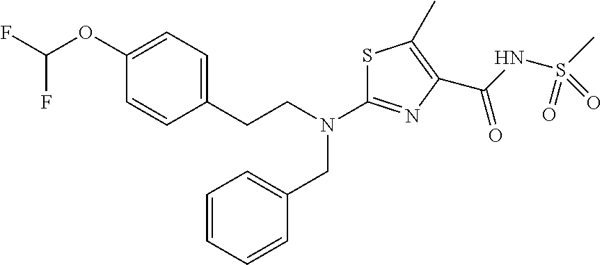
C1=CC=CC(CN(C2=NC(C(NS(C)(=O)=O)=O)=C(C)S2)CCC2=CC=C(OC(F)F)C=C2)=C1
